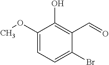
C1(OC)=CC=C(Br)C(C=O)=C1O
